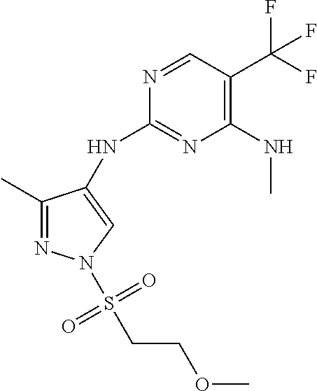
C1(NC2=CN(S(CCOC)(=O)=O)N=C2C)=NC(NC)=C(C(F)(F)F)C=N1
